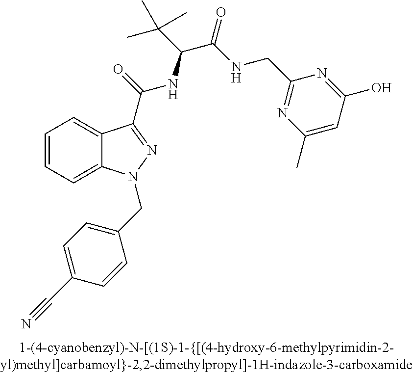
C1=CC=C2C(=C1)C(C(=O)NC(C(C)(C)C)C(=O)NCC1=NC(C)=CC(O)=N1)=NN2CC1=CC=C(C#N)C=C1
